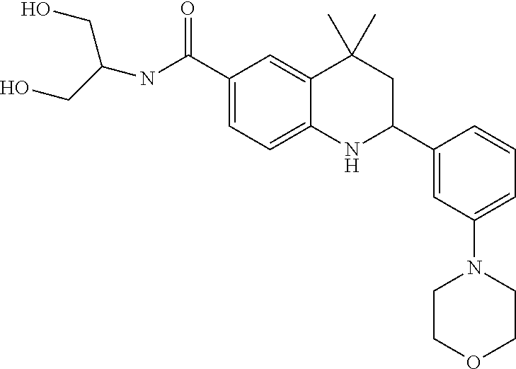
C(C1=CC=C2C(=C1)C(C)(C)CC(C1=CC(N3CCOCC3)=CC=C1)N2)(=O)NC(CO)CO
